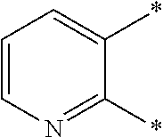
C1=CN=C(*)C(*)=C1
